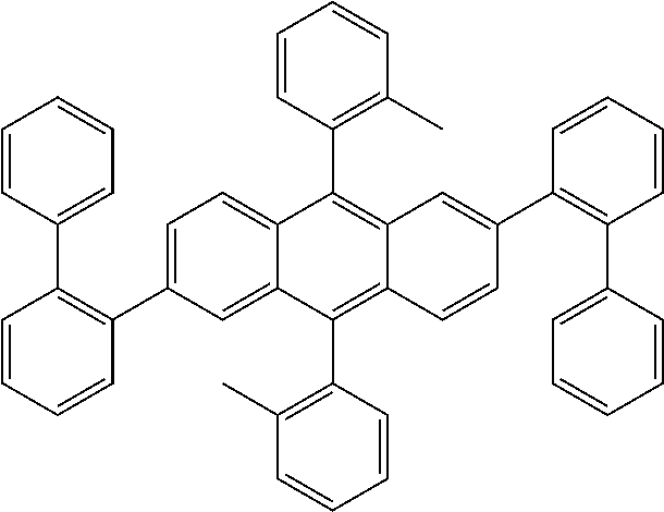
C1=C2C(=CC=C1C1=C(C3=CC=CC=C3)C=CC=C1)C(C1=C(C)C=CC=C1)=C1C(=C2C2=C(C)C=CC=C2)C=CC(C2=C(C3=CC=CC=C3)C=CC=C2)=C1
